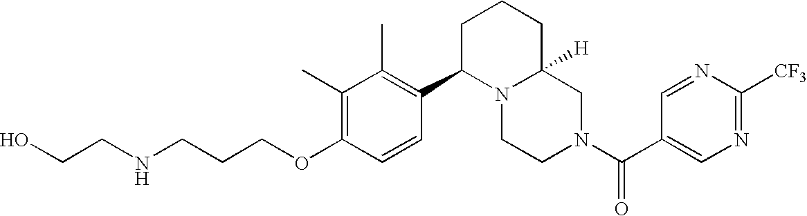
C(OC1=C(C)C(C)=C(C2N3C([H])(CN(C(=O)C4=CN=C([CF3])N=C4)CC3)CCC2)C=C1)CCNCCO
